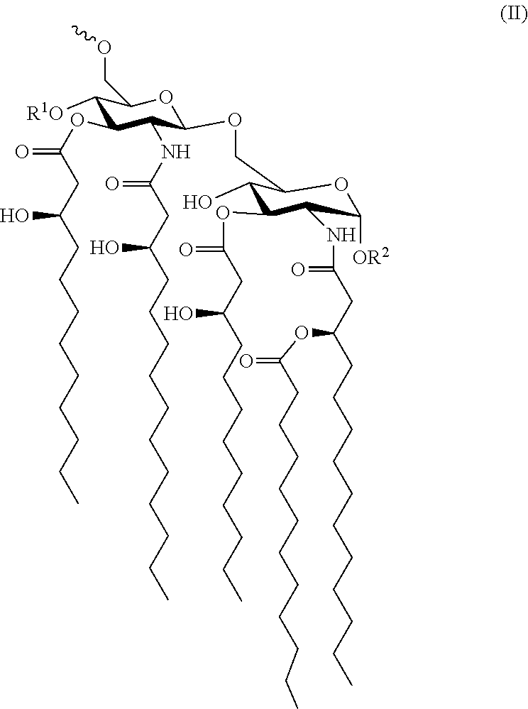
C1([R1O])C(COC)OC(OCC2C(O)C(OC(=O)CC(CCCCCCCCC)O)C(NC(=O)CC(CCCCCCCCCCC)OC(=O)CCCCCCCCCCC)C([OR2])O2)C(NC(=O)CC(CCCCCCCCCCC)O)C1OC(=O)CC(CCCCCCCCC)O
